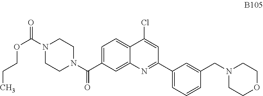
C1=C(C(N2CCN(C(=O)OCCC)CC2)=O)C=C2C(=C1)C(Cl)=CC(C1=CC=CC(CN3CCOCC3)=C1)=N2
